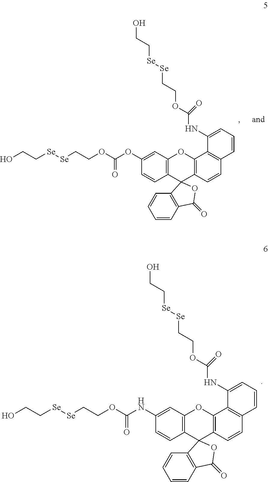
N(C(=O)OCC[Se][Se]CCO)C1=CC=CC2=C1C1=C(C=C2)C2(C3=C(O1)C=C(NC(OCC[Se][Se]CCO)=O)C=C3)C1=C(C=CC=C1)C(=O)O2.N(C(=O)OCC[Se][Se]CCO)C1=CC=CC2=C1C1=C(C=C2)C2(C3=C(O1)C=C(OC(OCC[Se][Se]CCO)=O)C=C3)C1=C(C=CC=C1)C(=O)O2
